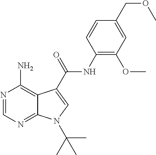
N1=CN=C2C(=C1N)C(C(NC1=C(OC)C=C(COC)C=C1)=O)=CN2C(C)(C)C
